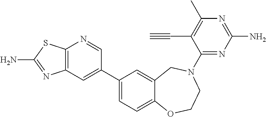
C12=C(C=C(C3=CC=C4C(=C3)CN(C3=NC(N)=NC(C)=C3C#C)CCO4)C=N1)N=C(N)S2
